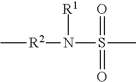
C[R2]N(S(C)(=O)=O)[R1]
